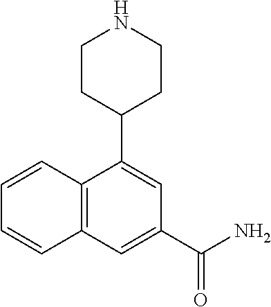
C12=C(C(C3CCNCC3)=CC(C(N)=O)=C1)C=CC=C2
